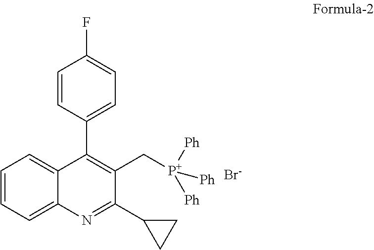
C1=CC(C2=C(C[P+]([Ph])([Ph])[Ph])C(C3CC3)=NC3=CC=CC=C23)=CC=C1F.[Br-]
